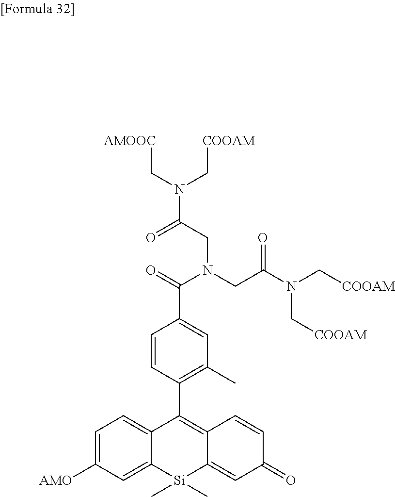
C1=C([AMO])C=C2C(=C1)C(C1=C(C)C=C(C(N(CC(N(C[COOAM])C[COOAM])=O)CC(=O)N(C[COOAM])C[AMOOC])=O)C=C1)=C1C(=CC(=O)C=C1)[Si]2(C)C
